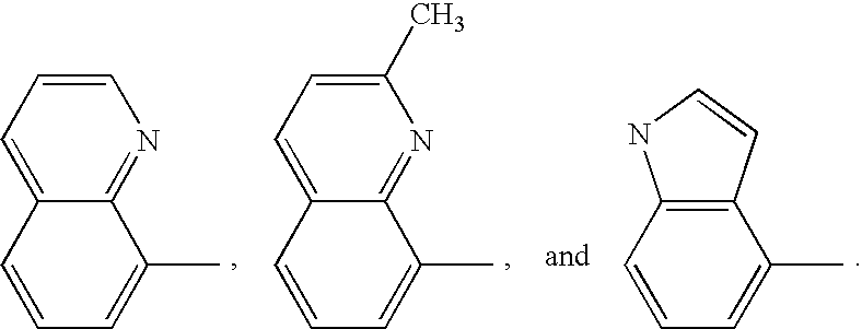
C1=CC=C2C(=N1)C(C)=CC=C2.C1(C)=CC=C2C(=N1)C(C)=CC=C2.C12=C(C(C)=CC=C1)C=CN2
